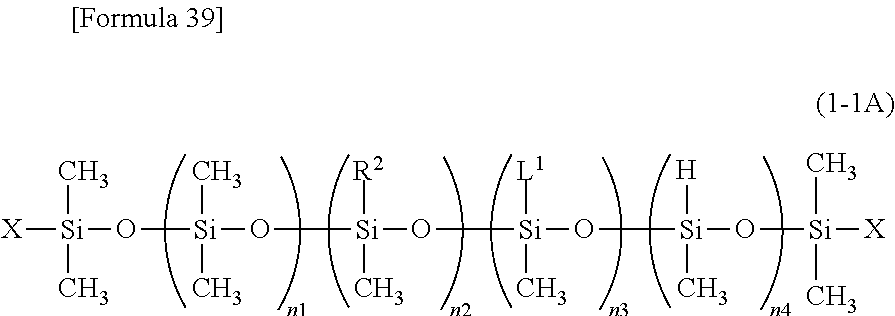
[X][Si](C)(C)O[Si](O[Si](O[Si](O[Si](O[Si]([X])(C)C)([H])C)([L1])C)([R2])C)(C)C
